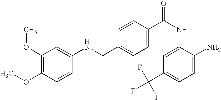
N(CC1=CC=C(C(NC2=CC(C(F)(F)F)=CC=C2N)=O)C=C1)C1=CC(OC)=C(OC)C=C1
